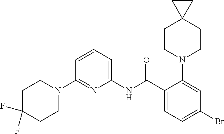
C1(N2CCC(F)(F)CC2)=NC(NC(C2=CC=C(Br)C=C2N2CCC3(CC2)CC3)=O)=CC=C1
